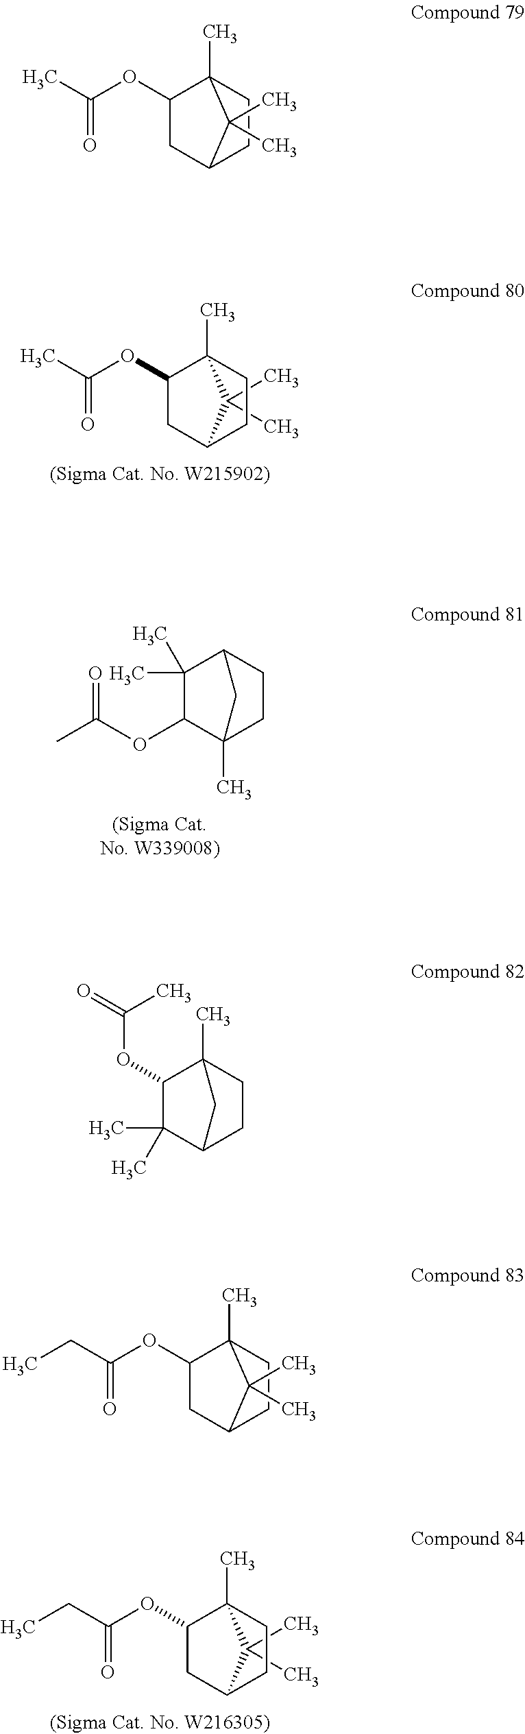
O(C(C)=O)C1CC2C(C)(C)C1(C)CC2.C1(OC(C)=O)C2(C)CCC(C2)C1(C)C.O(C(CC)=O)C1CC2C(C)(C)C1(C)CC2.O(C(C)=O)C1CC2CCC1(C)C2(C)C.C12CCC(C)(C1)C(OC(=O)C)C2(C)C.O(C(CC)=O)C1CC2CCC1(C)C2(C)C
